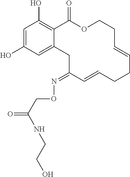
C1=C(O)C=C2C(=C1O)C(=O)OCCC=CCCC=CC(=NOCC(=O)NCCO)C2
